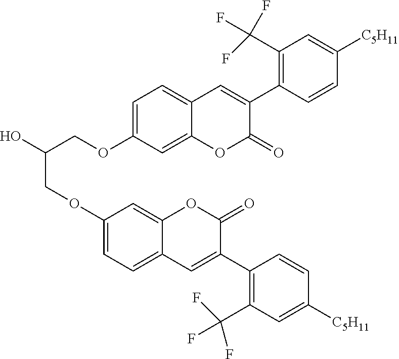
C1=C(OCC(O)COC2=CC=C3C(=C2)OC(=O)C(C2=C(C(F)(F)F)C=C([C5H11])C=C2)=C3)C=C2C(=C1)C=C(C1=C(C(F)(F)F)C=C([C5H11])C=C1)C(=O)O2
